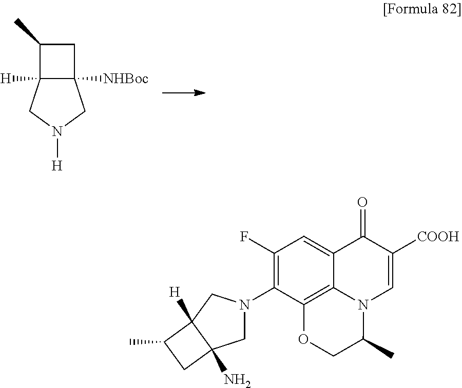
C1(C)C2([H])C([NHBoc])(C1)CN([H])C2.C12=C3C(N4CC5(N)C([H])(C4)C(C)C5)=C(F)C=C1C(=O)C([COOH])=CN2C(C)CO3
